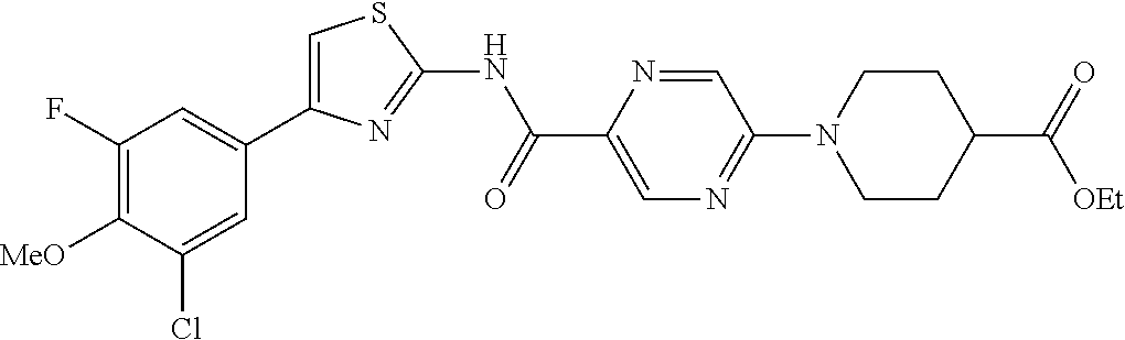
C1(F)=C([MeO])C(Cl)=CC(C2=CSC(NC(C3=CN=C(N4CCC(C(=O)[OEt])CC4)C=N3)=O)=N2)=C1
